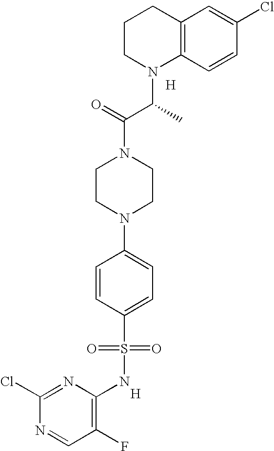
[H].C12=C(C=CC(Cl)=C1)N(C(C(N1CCN(C3=CC=C(S(=O)(=O)NC4=C(F)C=NC(Cl)=N4)C=C3)CC1)=O)C)CCC2.[H]
